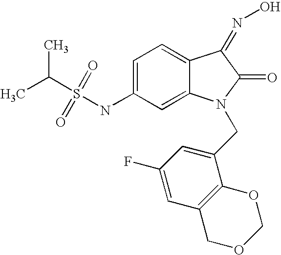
CC(S(NC1=CC=C2C(=C1)N(CC1=CC(F)=CC3=C1OCOC3)C(=O)C2=NO)(=O)=O)C
